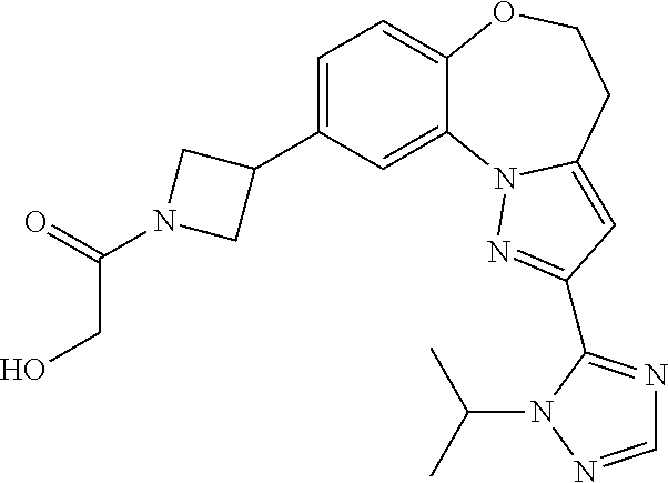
C1=C(C2CN(C(=O)CO)C2)C=C2C(=C1)OCCC1=CC(C3=NC=NN3C(C)C)=NN21
